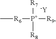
C[R6][P+]([R7])([R8])[R9].[-Y]
